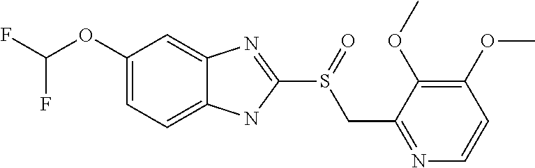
C1(OC(F)F)=CC=C2C(=C1)N=C(S(=O)CC1=NC=CC(OC)=C1OC)N2
